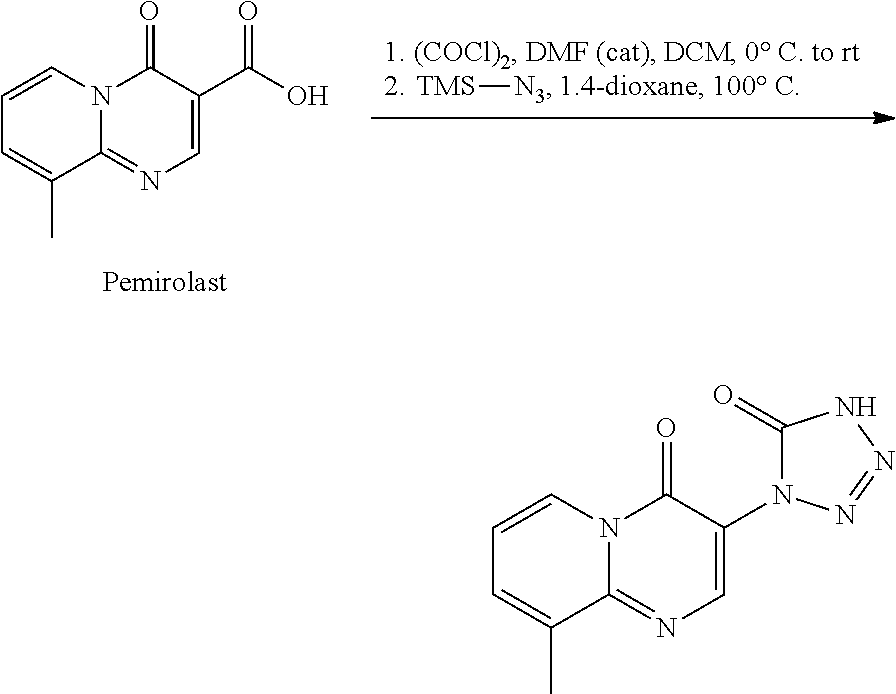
[TMS][N3].C1=CN2C(=NC=C(C(=O)O)C2=O)C(C)=C1.C1=CN2C(=NC=C(N3C(=O)NN=N3)C2=O)C(C)=C1
